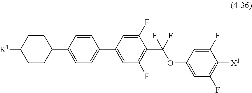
C1CC([R1])CCC1C1=CC=C(C2=CC(F)=C(C(F)(F)OC3=CC(F)=C([X1])C(F)=C3)C(F)=C2)C=C1
